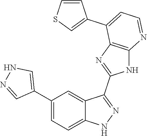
C1(C2=CC=C3C(=C2)C(C2=NC4=C(N2)N=CC=C4C2=CSC=C2)=NN3)=CNN=C1
